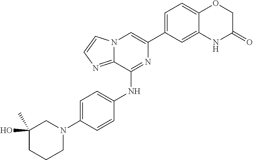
C1(C2=CC=C3C(=C2)NC(=O)CO3)=CN2C(=NC=C2)C(NC2=CC=C(N3CC(C)(O)CCC3)C=C2)=N1
